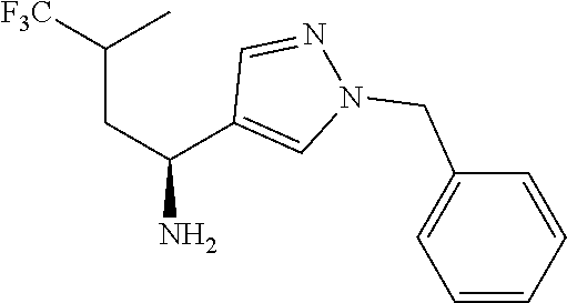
C(CC(N)C1=CN(CC2=CC=CC=C2)N=C1)([F3C])C
